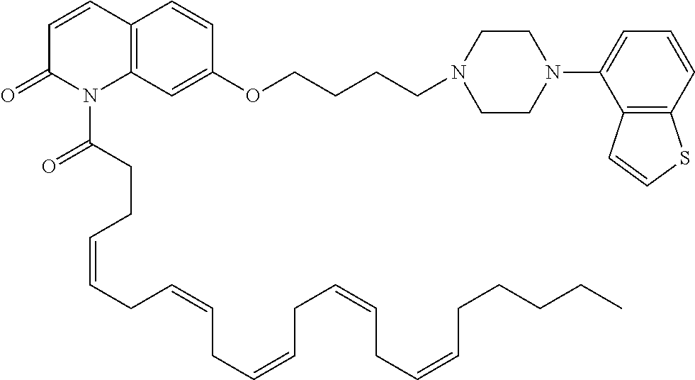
C12=C(C=C(OCCCCN3CCN(C4=CC=CC5=C4C=CS5)CC3)C=C1)N(C(CCC=CCC=CCC=CCC=CCC=CCCCCC)=O)C(=O)C=C2
